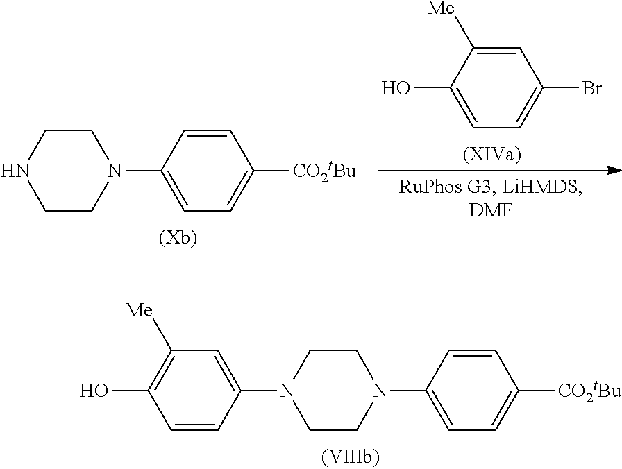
C1CN(C2=CC=C([CO2tBu])C=C2)CCN1C1=CC([Me])=C(O)C=C1.C1CN(C2=CC=C([CO2tBu])C=C2)CCN1.C1=C([Me])C(O)=CC=C1Br
